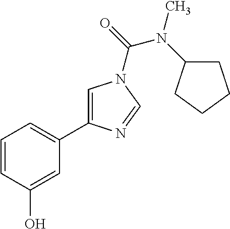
C1=CC(O)=CC(C2=CN(C(N(C)C3CCCC3)=O)C=N2)=C1
